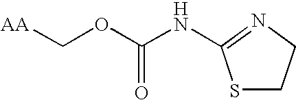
[AA]COC(NC1=NCCS1)=O
